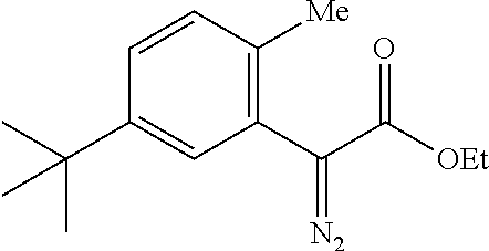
C1(C(C([OEt])=O)=[N2])=C([Me])C=CC(C(C)(C)C)=C1
